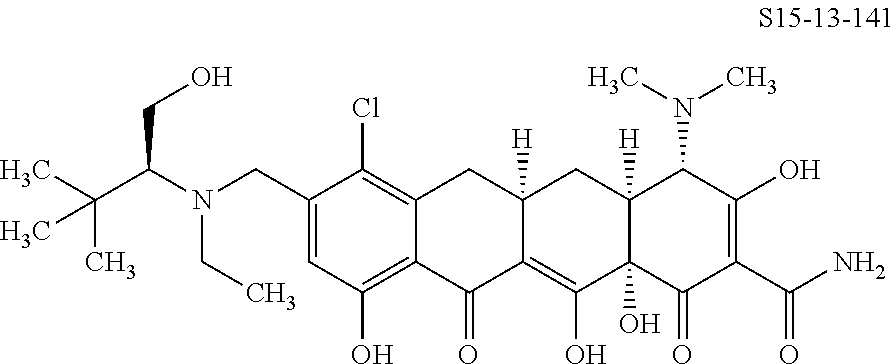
C1(CN(C(C(C)(C)C)CO)CC)=CC(O)=C2C(=C1Cl)CC1([H])C(=C(O)C3(O)C([H])(C1)C(N(C)C)C(O)=C(C(N)=O)C3=O)C2=O
